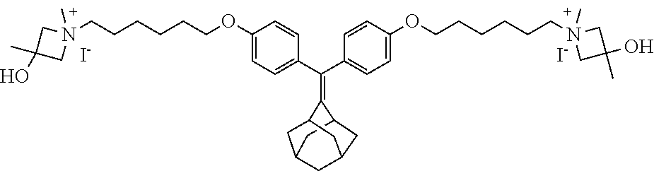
C(C1=CC=C(OCCCCCCN2(C)CC(O)(C)C2)C=C1)(C1=CC=C(OCCCCCCN2(C)CC(O)(C)C2)C=C1)=C1C2CC3CC(C2)CC1C3.[I-].[I-]
